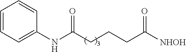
C1=CC=C(NC(=O)CCCC(=O)[NHOH])C=C1
